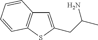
C1=C(CC(C)N)SC2=C1C=CC=C2
